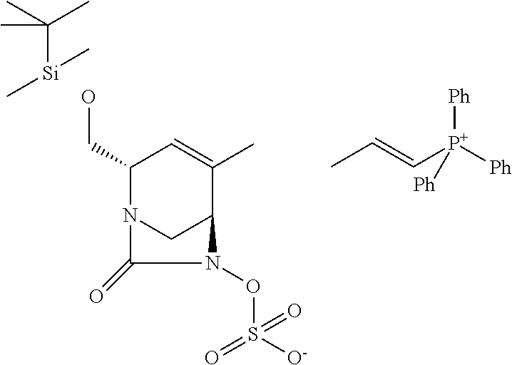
C(C1N2CC(C(C)=C1)N(OS(=O)(=O)[O-])C2=O)O.[Si](C(C)(C)C)(C)C.CC=C[P+]([Ph])([Ph])[Ph]
